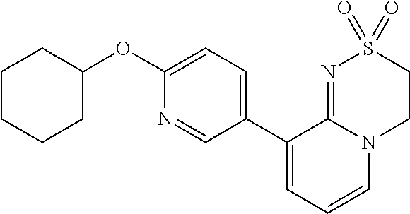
C1(OC2CCCCC2)=CC=C(C2=CC=CN3C2=NS(=O)(=O)CC3)C=N1
